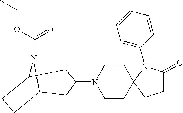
C12N(C(OCC)=O)C(CC1)CC(N1CCC3(CC1)CCC(=O)N3C1=CC=CC=C1)C2
